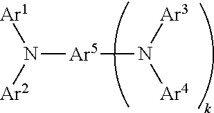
N([Ar5]N([Ar4])[Ar3])([Ar1])[Ar2]
